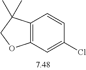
C12=C(C=C(Cl)C=C1)OCC2(C)C
